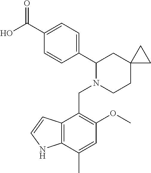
C1(C(O)=O)=CC=C(C2N(CC3=C(OC)C=C(C)C4=C3C=CN4)CCC3(C2)CC3)C=C1
